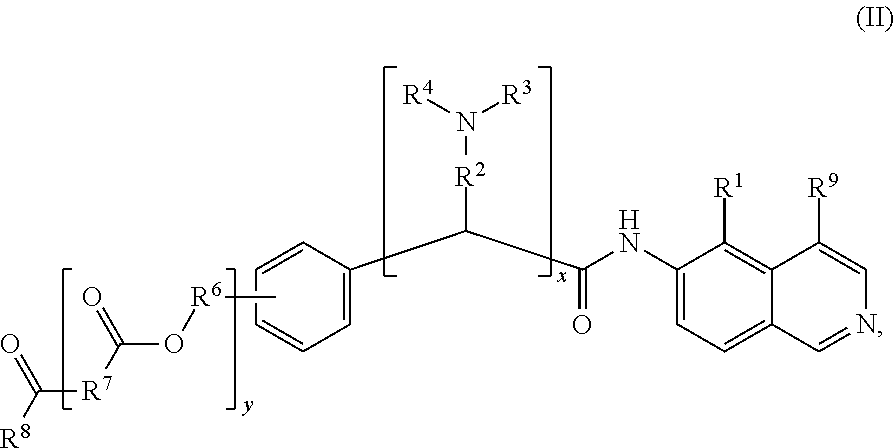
C[R6]OC([R7]C([R8])=O)=O.C1=C(C(C(NC2=CC=C3C=NC=C([R9])C3=C2[R1])=O)[R2]N([R4])[R3])C=CC=C1
